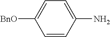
C1=C([BnO])C=CC(N)=C1
